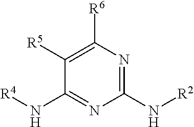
C1(N[R4])=NC(N[R2])=NC([R6])=C1[R5]
